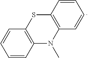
CN1C2=C(C=CC=C2)SC2=C1C=CC=C2
